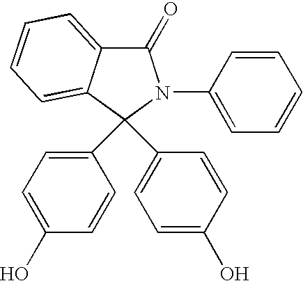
C1(=O)C2=CC=CC=C2C(C2=CC=C(O)C=C2)(C2=CC=C(O)C=C2)N1C1=CC=CC=C1
